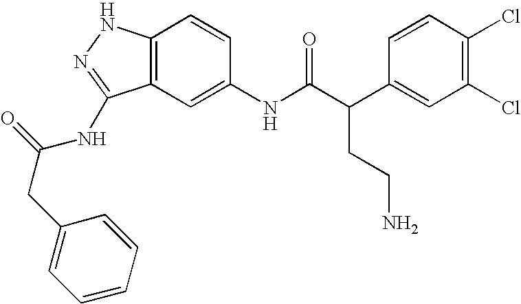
C12=C(C=C(NC(C(C3=CC(Cl)=C(Cl)C=C3)CCN)=O)C=C1)C(NC(CC1=CC=CC=C1)=O)=NN2
